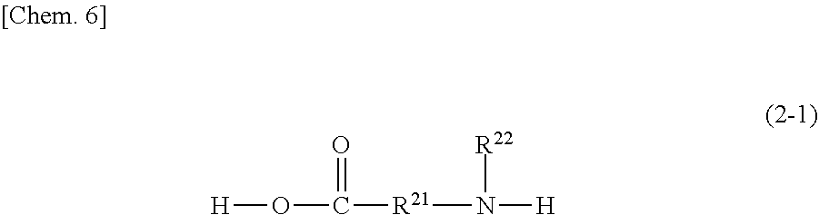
[H]OC([R21]N([H])[R22])=O
